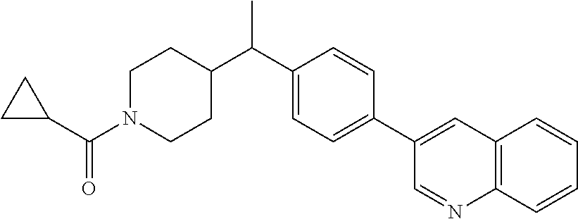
C(=O)(C1CC1)N1CCC(C(C2=CC=C(C3=CC4=C(N=C3)C=CC=C4)C=C2)C)CC1
